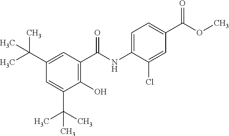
C1(NC(C2=C(O)C(C(C)(C)C)=CC(C(C)(C)C)=C2)=O)=CC=C(C(OC)=O)C=C1Cl
